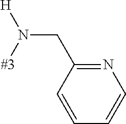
C(N([#3])[H])C1=NC=CC=C1
